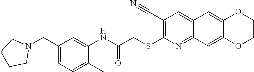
C1CCCN1CC1=CC=C(C)C(NC(=O)CSC2=C(C#N)C=C3C(=N2)C=C2C(=C3)OCCO2)=C1
